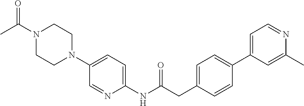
N1(C(C)=O)CCN(C2=CC=C(NC(CC3=CC=C(C4=CC=NC(C)=C4)C=C3)=O)N=C2)CC1
